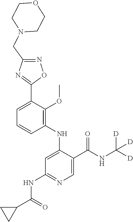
C1=C(C2=NC(CN3CCOCC3)=NO2)C(OC)=C(NC2=CC(NC(C3CC3)=O)=NC=C2C(NC([D])([D])[D])=O)C=C1
